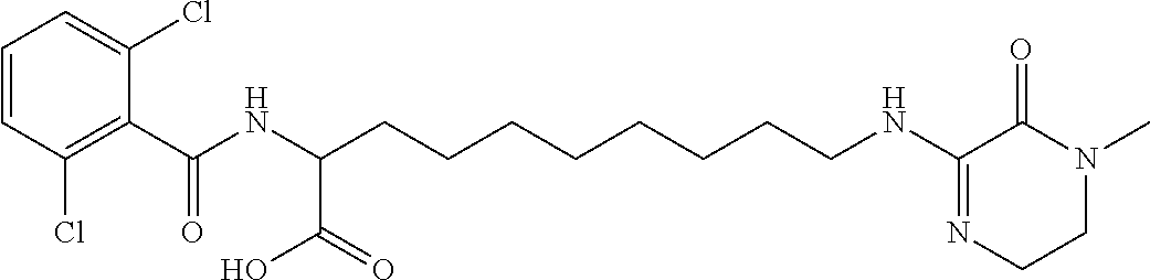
C1=CC(Cl)=C(C(NC(CCCCCCCCNC2=NCCN(C)C2=O)C(=O)O)=O)C(Cl)=C1
